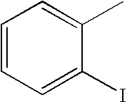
C1=CC=C(I)C(C)=C1
